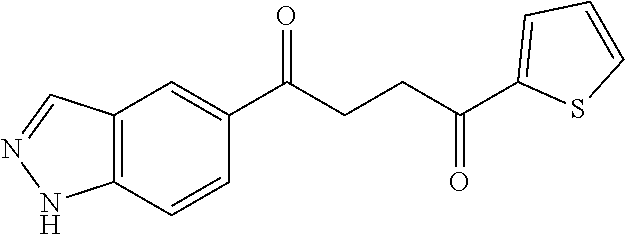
C1(C(CCC(C2=CC=CS2)=O)=O)=CC2=C(C=C1)NN=C2
